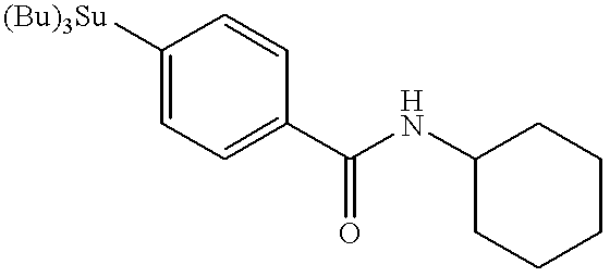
C1([(Bu)3Su])=CC=C(C(=O)NC2CCCCC2)C=C1
